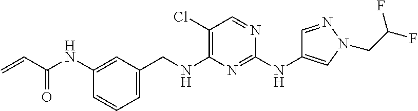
C1=C(CNC2=C(Cl)C=NC(NC3=CN(CC(F)F)N=C3)=N2)C=C(NC(C=C)=O)C=C1
